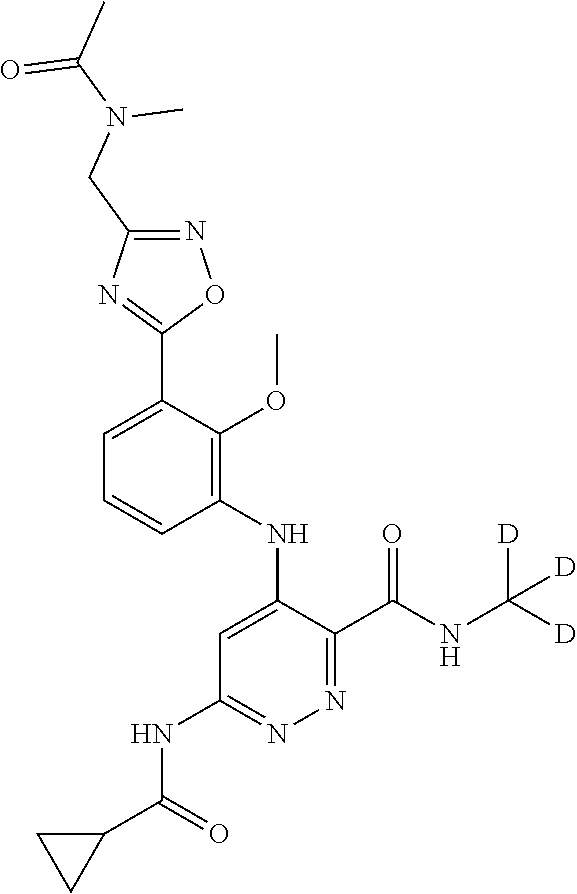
C1=C(C2=NC(CN(C(C)=O)C)=NO2)C(OC)=C(NC2=CC(NC(C3CC3)=O)=NN=C2C(NC([D])([D])[D])=O)C=C1
